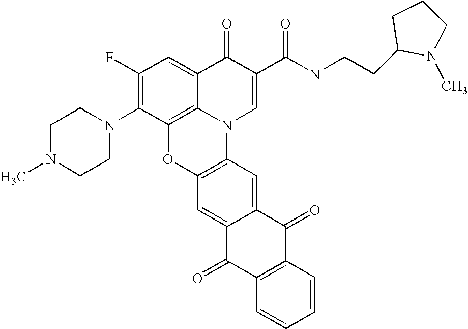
C1(F)=C(N2CCN(C)CC2)C2=C3C(=C1)C(=O)C(C(NCCC1N(C)CCC1)=O)=CN3C1=C(O2)C=C2C(=C1)C(=O)C1=C(C2=O)C=CC=C1
